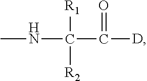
CNC([R1])([R2])C(=O)[D]
